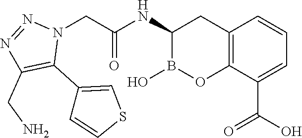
C12=C(C(C(O)=O)=CC=C1)OB(O)C(NC(=O)CN1N=NC(CN)=C1C1=CSC=C1)C2
